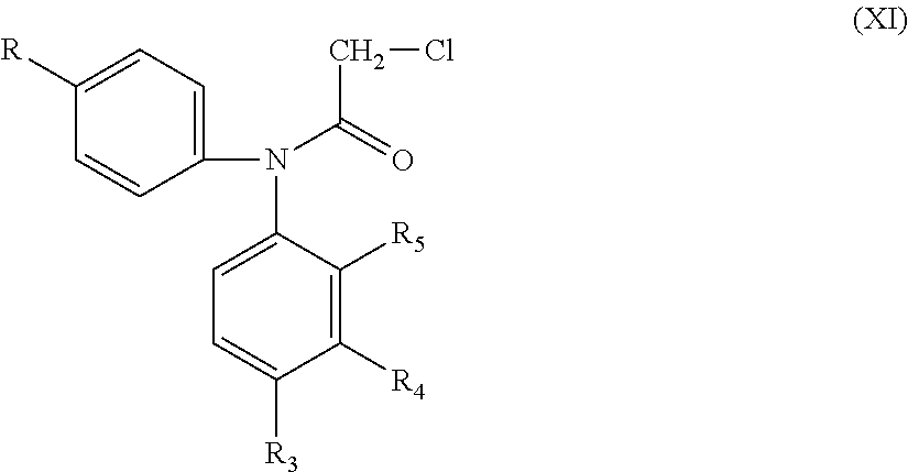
C1([R4])=C([R5])C(N(C2=CC=C([R])C=C2)C(=O)CCl)=CC=C1[R3]
